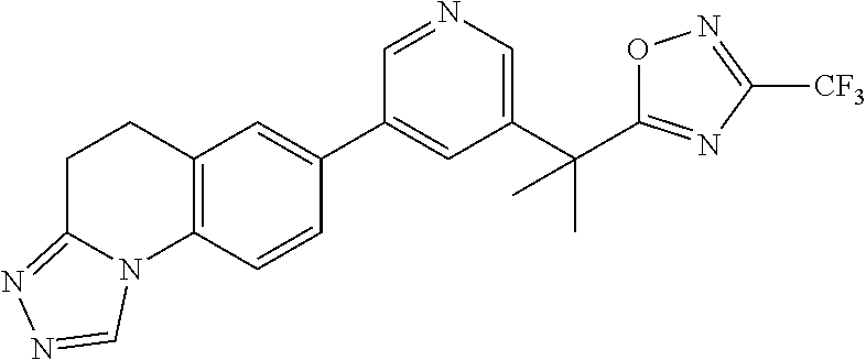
C1(C(C)(C)C2=NC([CF3])=NO2)=CN=CC(C2=CC3=C(C=C2)N2C(=NN=C2)CC3)=C1
